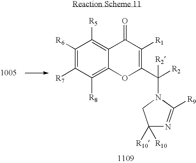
C1([R6])=C([R7])C([R8])=C2C(=C1[R5])C(=O)C([R1])=C(C([R2])(N1CC([R10])([R10])N=C1[R9])[R2])O2
